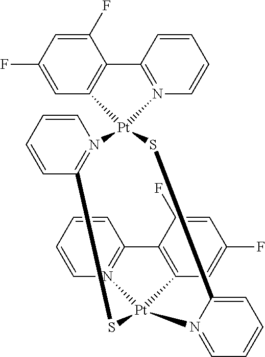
C1(F)=CC(F)=CC2=C1C1=N(C=CC=C1)[Pt]21N2=C(C=CC=C2)S[Pt]2(C3=C(C(F)=CC(F)=C3)C3=N2C=CC=C3)N2=CC=CC=C2S1
